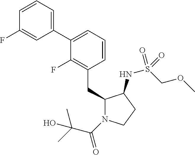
C1(CC2=C(F)C(C3=CC=CC(F)=C3)=CC=C2)N(C(C(C)(C)O)=O)CCC1NS(COC)(=O)=O
